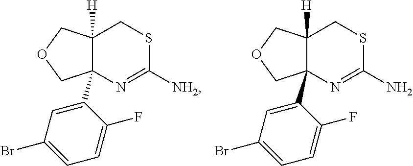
C12([H])C(C3=CC(Br)=CC=C3F)(N=C([NH2])SC1)COC2.C12([H])C(C3=CC(Br)=CC=C3F)(N=C(N)SC1)COC2
